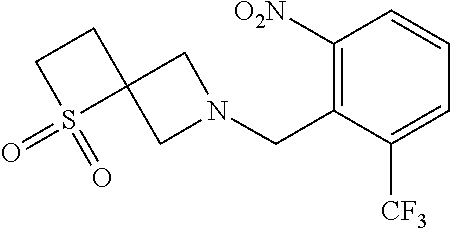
C1([O2N])=C(CN2CC3(C2)CCS3(=O)=O)C([CF3])=CC=C1
